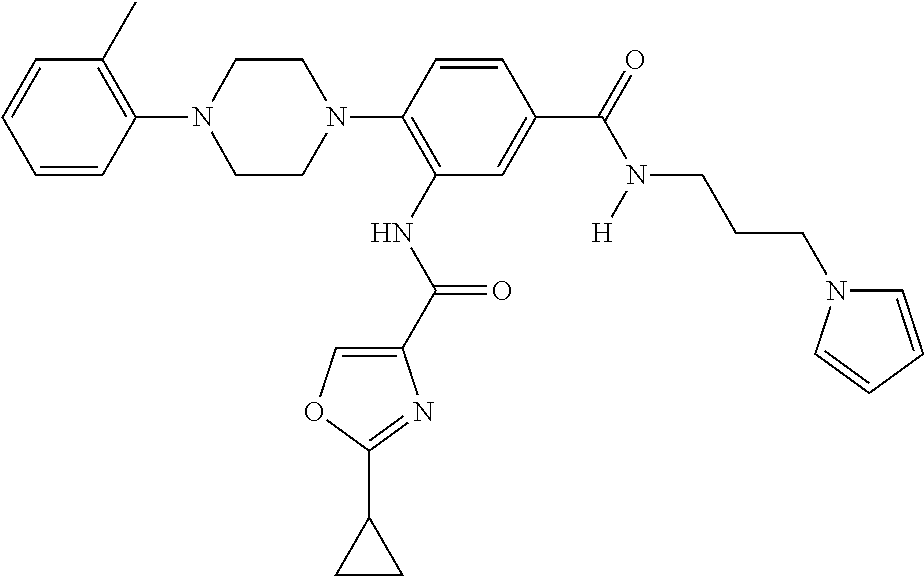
C1(N2CCN(C3=C(NC(=O)C4=COC(C5CC5)=N4)C=C(C(=O)N([H])CCCN4C=CC=C4)C=C3)CC2)=C(C)C=CC=C1
